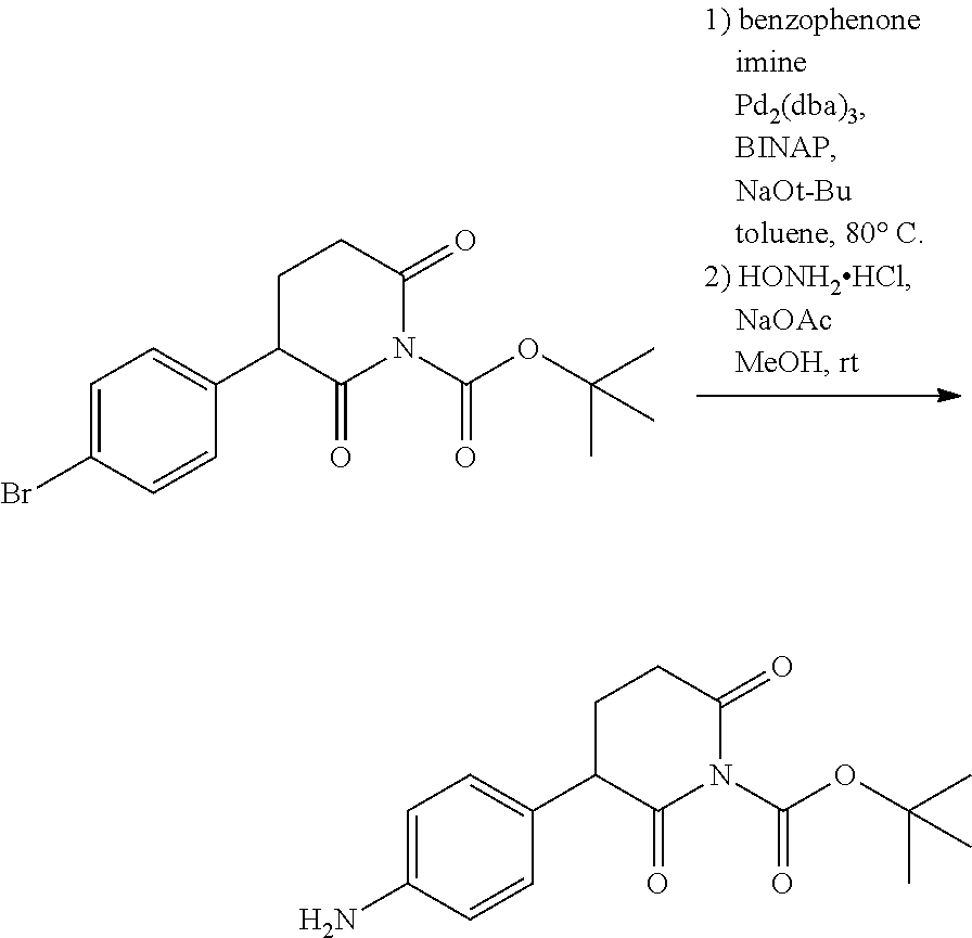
C1(C2=CC=C(Br)C=C2)C(=O)N(C(OC(C)(C)C)=O)C(=O)CC1.C1(C2=CC=C(N)C=C2)C(=O)N(C(OC(C)(C)C)=O)C(=O)CC1
